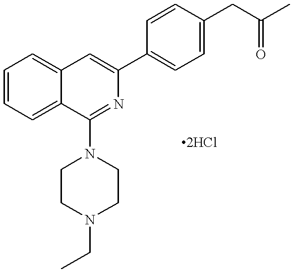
C1=CC=C2C(=C1)C=C(C1=CC=C(CC(C)=O)C=C1)N=C2N1CCN(CC)CC1
